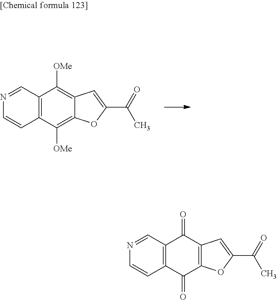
C12=C(C([OMe])=C3C(=C1[OMe])C=C(C(=O)C)O3)C=CN=C2.C12=C(C(=O)C3=C(C1=O)C=C(C(=O)C)O3)C=CN=C2
